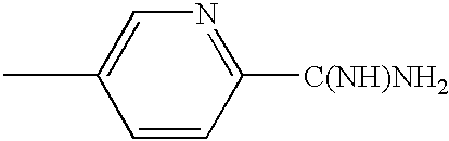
CC1=CN=C([C(NH)NH2])C=C1
